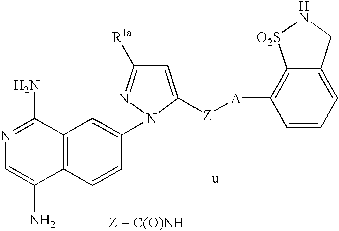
C1(N2N=C([R1a])C=C2[Z][A]C2=C3C(=CC=C2)CN[O2S]3)=CC2=C(C=C1)C(N)=CN=C2N
